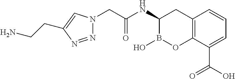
C12=C(C(C(O)=O)=CC=C1)OB(O)C(NC(CN1N=NC(CCN)=C1)=O)C2
